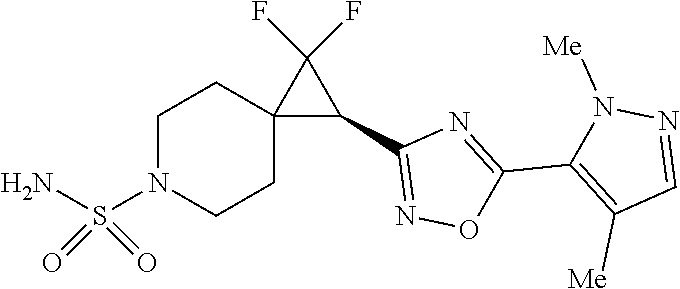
C1(C2=C([Me])C=NN2[Me])=NC(C2C(F)(F)C23CCN(S(N)(=O)=O)CC3)=NO1
